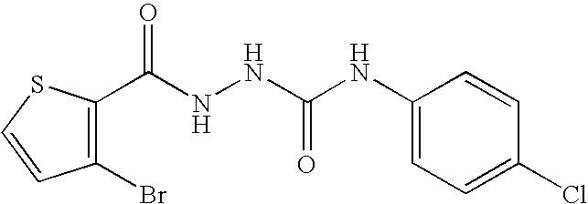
C1(C(NNC(NC2=CC=C(Cl)C=C2)=O)=O)=C(Br)C=CS1
